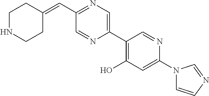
C(C1=NC=C(C2=C(O)C=C(N3C=CN=C3)N=C2)N=C1)=C1CCNCC1
